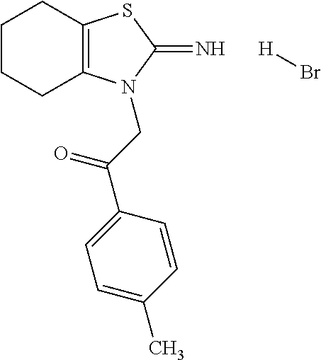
C1CCC2=C(C1)SC(=N)N2CC(C1=CC=C(C)C=C1)=O.[H]Br
